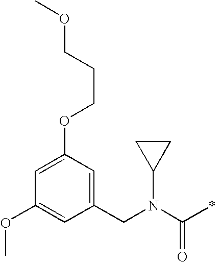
C1=C(OCCCOC)C=C(CN(C(=O)C)C2CC2)C=C1OC
